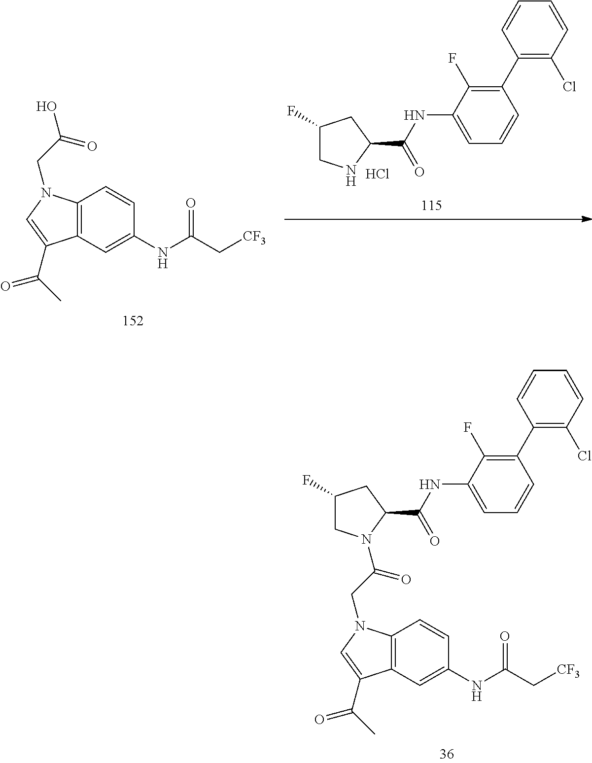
C1(NC(=O)C2CC(F)CN2C(CN2C3=C(C=C(NC(C[CF3])=O)C=C3)C(C(C)=O)=C2)=O)=CC=CC(C2=C(Cl)C=CC=C2)=C1F.C12=C(C=C(NC(C[CF3])=O)C=C1)C(C(C)=O)=CN2CC(O)=O.C1(NC(=O)C2CC(F)CN2)=CC=CC(C2=C(Cl)C=CC=C2)=C1F.Cl
